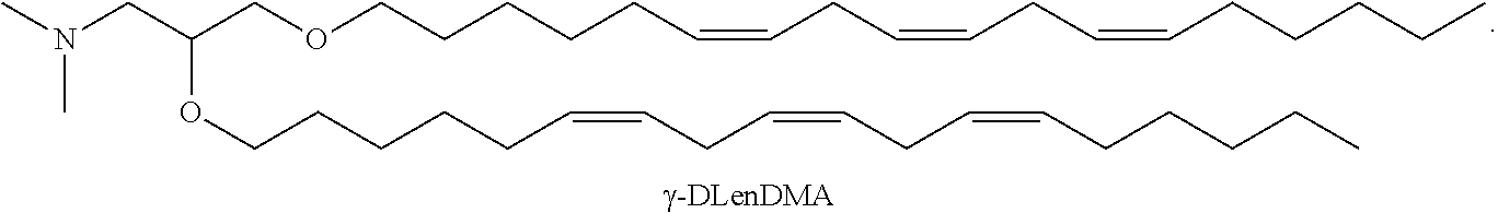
N(CC(COCCCCCC=CCC=CCC=CCCCCC)OCCCCCC=CCC=CCC=CCCCCC)(C)C
